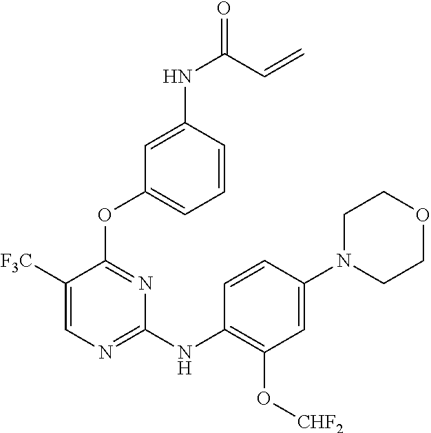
C1([F3C])=CN=C(NC2=C(O[CHF2])C=C(N3CCOCC3)C=C2)N=C1OC1=CC=CC(NC(=O)C=C)=C1
